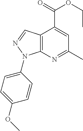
C12=C(N=C(C)C=C1C(=O)OCC)N(C1=CC=C(OC)C=C1)N=C2
